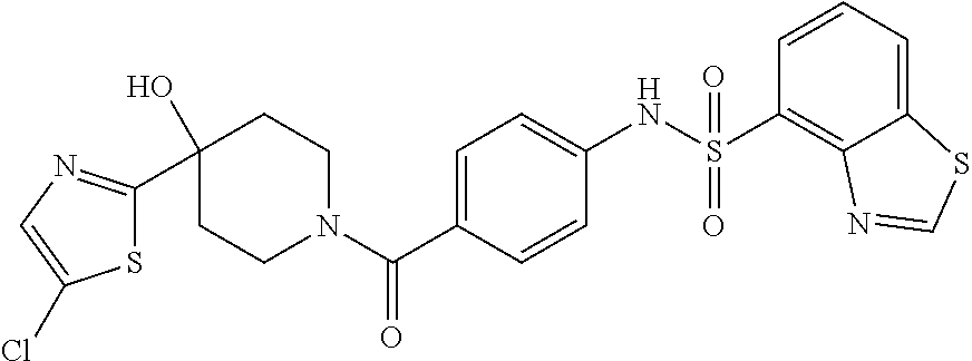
C1CN(C(C2=CC=C(NS(=O)(=O)C3=C4C(=CC=C3)SC=N4)C=C2)=O)CCC1(O)C1=NC=C(Cl)S1
